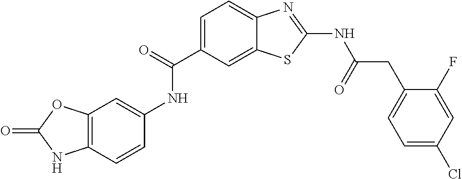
C1(C(=O)NC2=CC3=C(C=C2)NC(=O)O3)=CC=C2C(=C1)SC(NC(CC1=CC=C(Cl)C=C1F)=O)=N2
